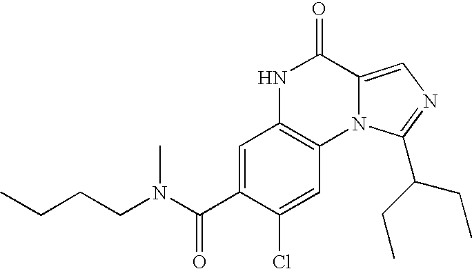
C1=C(C(N(C)CCCC)=O)C(Cl)=CC2=C1NC(=O)C1=CN=C(C(CC)CC)N21
